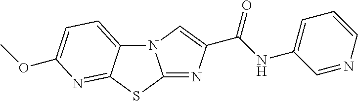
N12C3=CC=C(OC)N=C3SC1=NC(C(=O)NC1=CC=CN=C1)=C2
